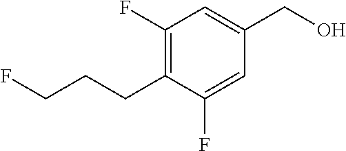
C1(F)=C(CCCF)C(F)=CC(CO)=C1
